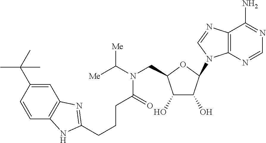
N(C([Me])[Me])(CC1OC(N2C3=C(C(N)=NC=N3)N=C2)C(O)C1O)C(=O)CCCC1=NC2=C(C=CC(C(C)(C)C)=C2)N1
